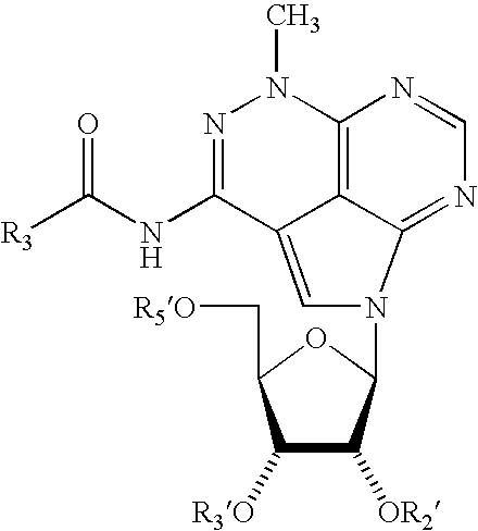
C12=C3C(=NC=N1)N(C1OC(C[R5O])C([R3O])C1[OR2])C=C3C(NC([R3])=O)=NN2C
